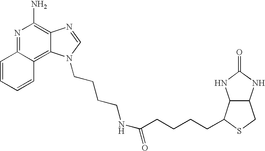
C1=CC=CC2=C3C(=C(N)N=C12)N=CN3CCCCNC(CCCCC1C2C(CS1)NC(=O)N2)=O
